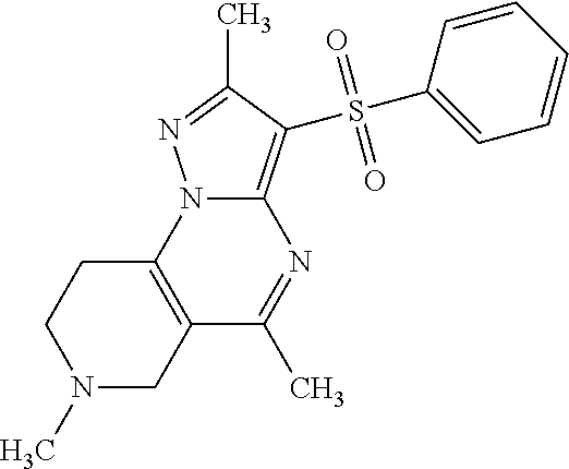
N1(C)CC2=C(CC1)N1C(=C(S(C3=CC=CC=C3)(=O)=O)C(C)=N1)N=C2C
